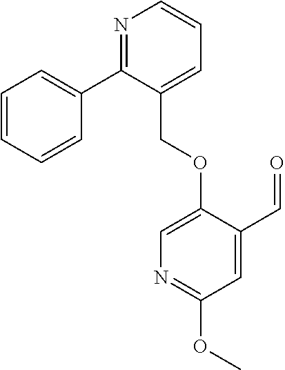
C1=CC=CC=C1C1=NC=CC=C1COC1=CN=C(OC)C=C1C=O
